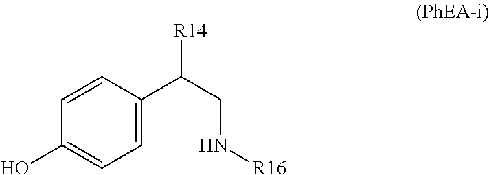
C1=CC(C(CN[R16])[R14])=CC=C1O
